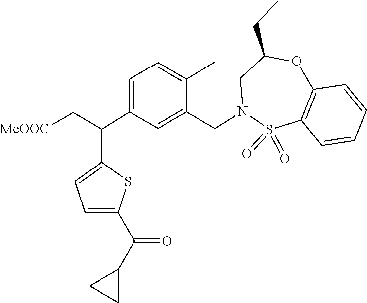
S1(=O)(=O)C2=C(C=CC=C2)OC(CC)CN1CC1=CC(C(C2=CC=C(C(C3CC3)=O)S2)C[MeOOC])=CC=C1C
